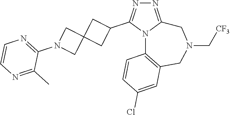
N1=C2N(C(C3CC4(C3)CN(C3=NC=CN=C3C)C4)=N1)C1=C(CN(C[CF3])C2)C=C(Cl)C=C1
